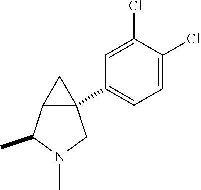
C1=C(Cl)C(Cl)=CC=C1C12C(C(C)N(C)C1)C2
